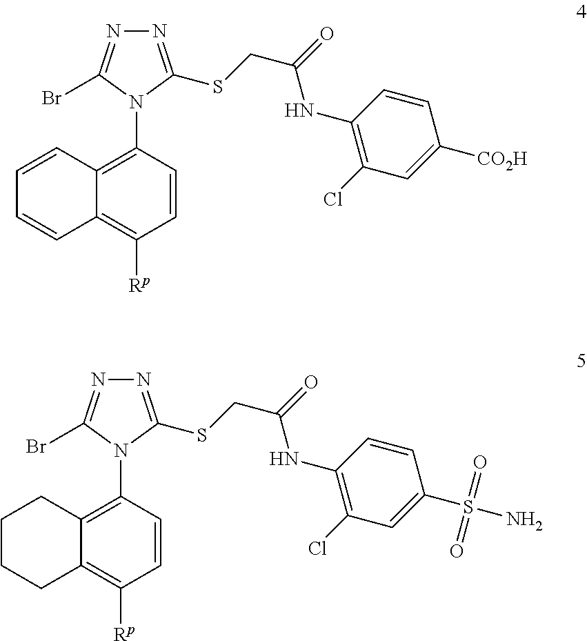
C1=CC2=C(N3C(SCC(=O)NC4=C(Cl)C=C([CO2H])C=C4)=NN=C3Br)C=CC([Rp])=C2C=C1.C1CCC2=C([Rp])C=CC(N3C(SCC(=O)NC4=C(Cl)C=C(S(N)(=O)=O)C=C4)=NN=C3Br)=C2C1
